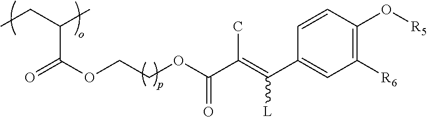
CCC(C(=O)OCCOC(C(=C(C1=CC([R6])=C(O[R5])C=C1)[L])C)=O)C
